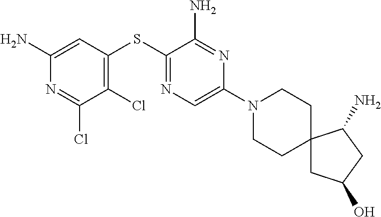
C1=C(N)N=C(Cl)C(Cl)=C1SC1=NC=C(N2CCC3(CC2)CC(O)CC3N)N=C1N
